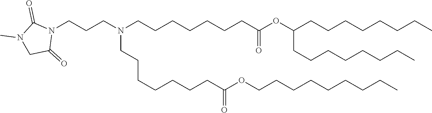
C(C(=O)OCCCCCCCCC)CCCCCCN(CCCCCCCC(=O)OC(CCCCCCCC)CCCCCCCC)CCCN1C(=O)CN(C)C1=O
